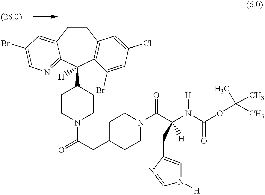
C1CC2=CC(Br)=CN=C2C(C2CCN(C(=O)CC3CCN(C(C(N(C(OC(C)(C)C)=O)[H])(CC4=CN([H])C=N4)[H])=O)CC3)CC2)([H])C2=C1C=C(Cl)C=C2Br
